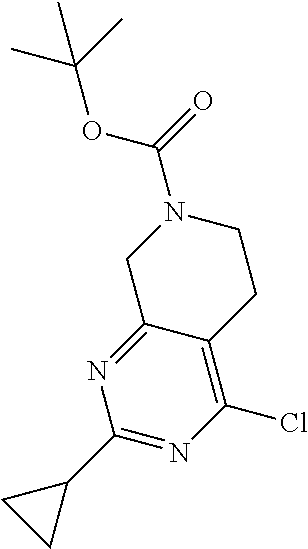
C(N1CC2=NC(C3CC3)=NC(Cl)=C2CC1)(=O)OC(C)(C)C
